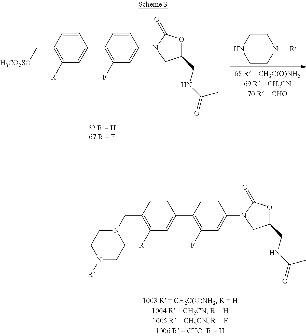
C1=CC(C[H3CO2SO])=C([R])C=C1C1=C(F)C=C(N2CC(CNC(=O)C)OC2=O)C=C1.C1CNCCN1[R].C1=CC(CN2CCN([R])CC2)=C([R])C=C1C1=C(F)C=C(N2CC(CNC(=O)C)OC2=O)C=C1
